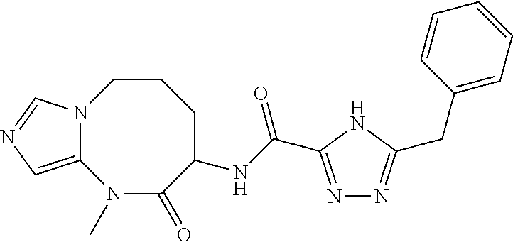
C12=CN=CN1CCCC(NC(=O)C1=NN=C(CC3=CC=CC=C3)N1)C(=O)N2C
